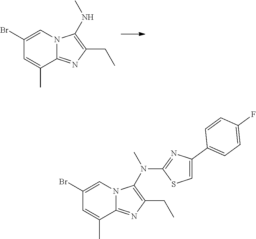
C1(Br)=CN2C(=NC(CC)=C2NC)C(C)=C1.C1(Br)=CN2C(=NC(CC)=C2N(C2=NC(C3=CC=C(F)C=C3)=CS2)C)C(C)=C1
